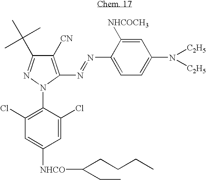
C1([CN])=C(N=NC2=CC=C(N([C2H5])[C2H5])C=C2[NHCOCH3])N(C2=C(Cl)C=C([NHCO]C(CCCC)CC)C=C2Cl)N=C1C(C)(C)C
